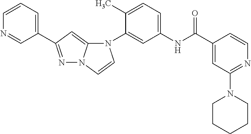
C1(C2=NN3C(=C2)N(C2=CC(NC(C4=CC(N5CCCCC5)=NC=C4)=O)=CC=C2C)C=C3)=CC=CN=C1
